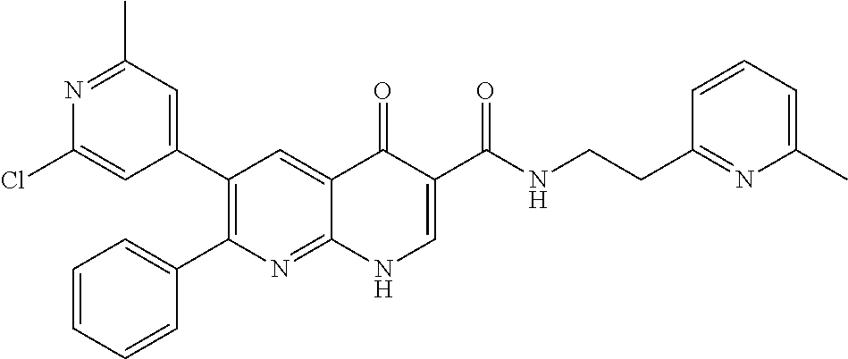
N1=C(C)C=C(C2=C(C3=CC=CC=C3)N=C3C(=C2)C(=O)C(C(NCCC2=NC(C)=CC=C2)=O)=CN3)C=C1Cl
